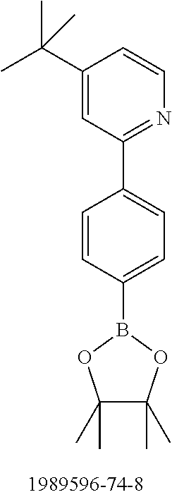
C1(C(C)(C)C)=CC(C2=CC=C(B3OC(C)(C)C(C)(C)O3)C=C2)=NC=C1
